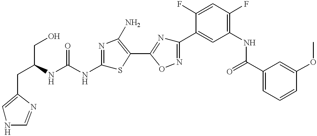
C(C(NC(NC1=NC(N)=C(C2=NC(C3=CC(NC(C4=CC=CC(OC)=C4)=O)=C(F)C=C3F)=NO2)S1)=O)CO)C1=CNC=N1
